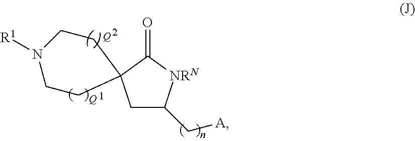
C1C(C[A])[NRN]C(=O)C12CCN([R1])CC2
